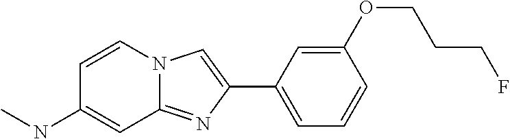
C1(OCCCF)=CC(C2=CN3C(=N2)C=C(NC)C=C3)=CC=C1
